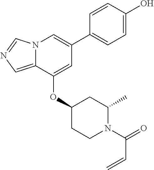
C1=CC(O)=CC=C1C1=CN2C(=CN=C2)C(OC2CCN(C(=O)C=C)C(C)C2)=C1
